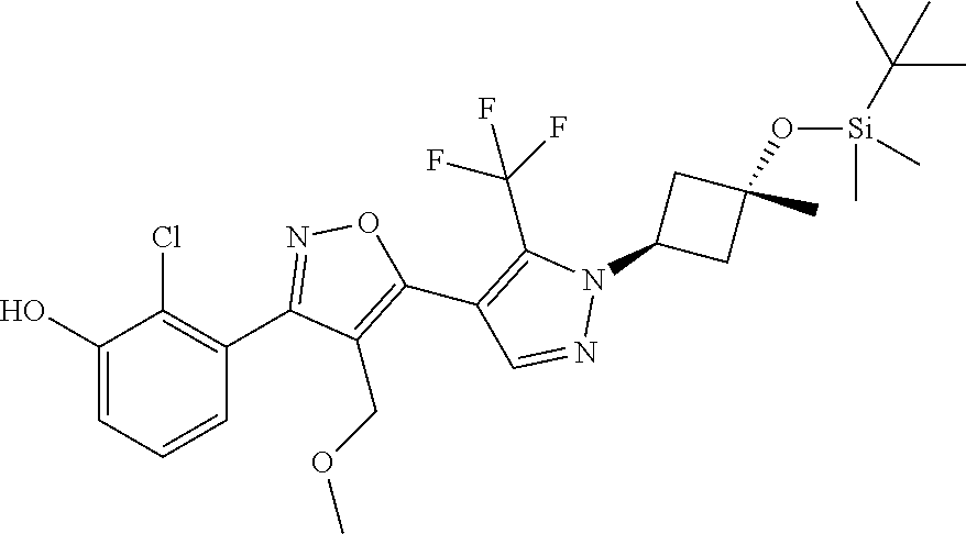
C1(C2=NOC(C3=C(C(F)(F)F)N(C4CC(O[Si](C)(C)C(C)(C)C)(C)C4)N=C3)=C2COC)=C(Cl)C(O)=CC=C1
